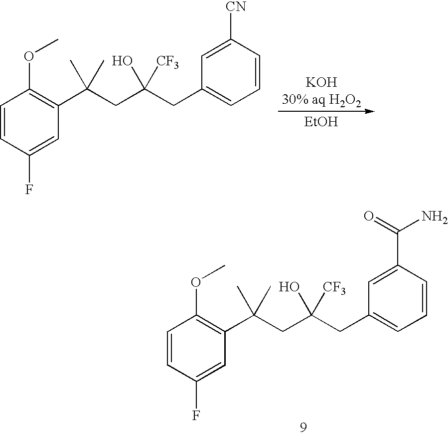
C1=CC(F)=CC(C(CC(CC2=CC=CC([CN])=C2)([CF3])O)(C)C)=C1OC.[KOH30% aq H2O2].[EtOH].C1=CC(F)=CC(C(CC(CC2=CC=CC(C(=O)N)=C2)([CF3])O)(C)C)=C1OC
